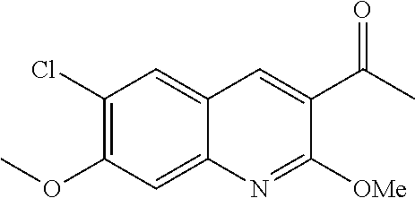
C1(Cl)=C(OC)C=C2C(=C1)C=C(C(C)=O)C([OMe])=N2
